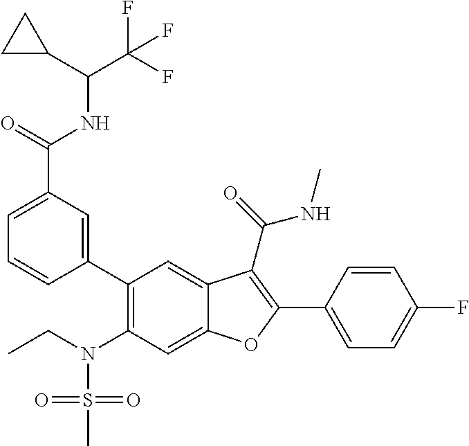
C1=C(C(=O)NC(C(F)(F)F)C2CC2)C=C(C2=C(N(S(C)(=O)=O)CC)C=C3C(=C2)C(C(=O)NC)=C(C2=CC=C(F)C=C2)O3)C=C1
